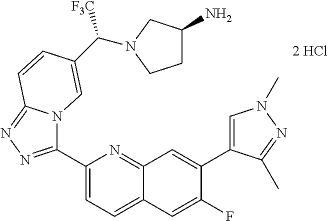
C1(C2=NN=C3N2C=C(C([F3C])N2CCC(N)C2)C=C3)=CC=C2C(=N1)C=C(C1=CN(C)N=C1C)C(F)=C2
